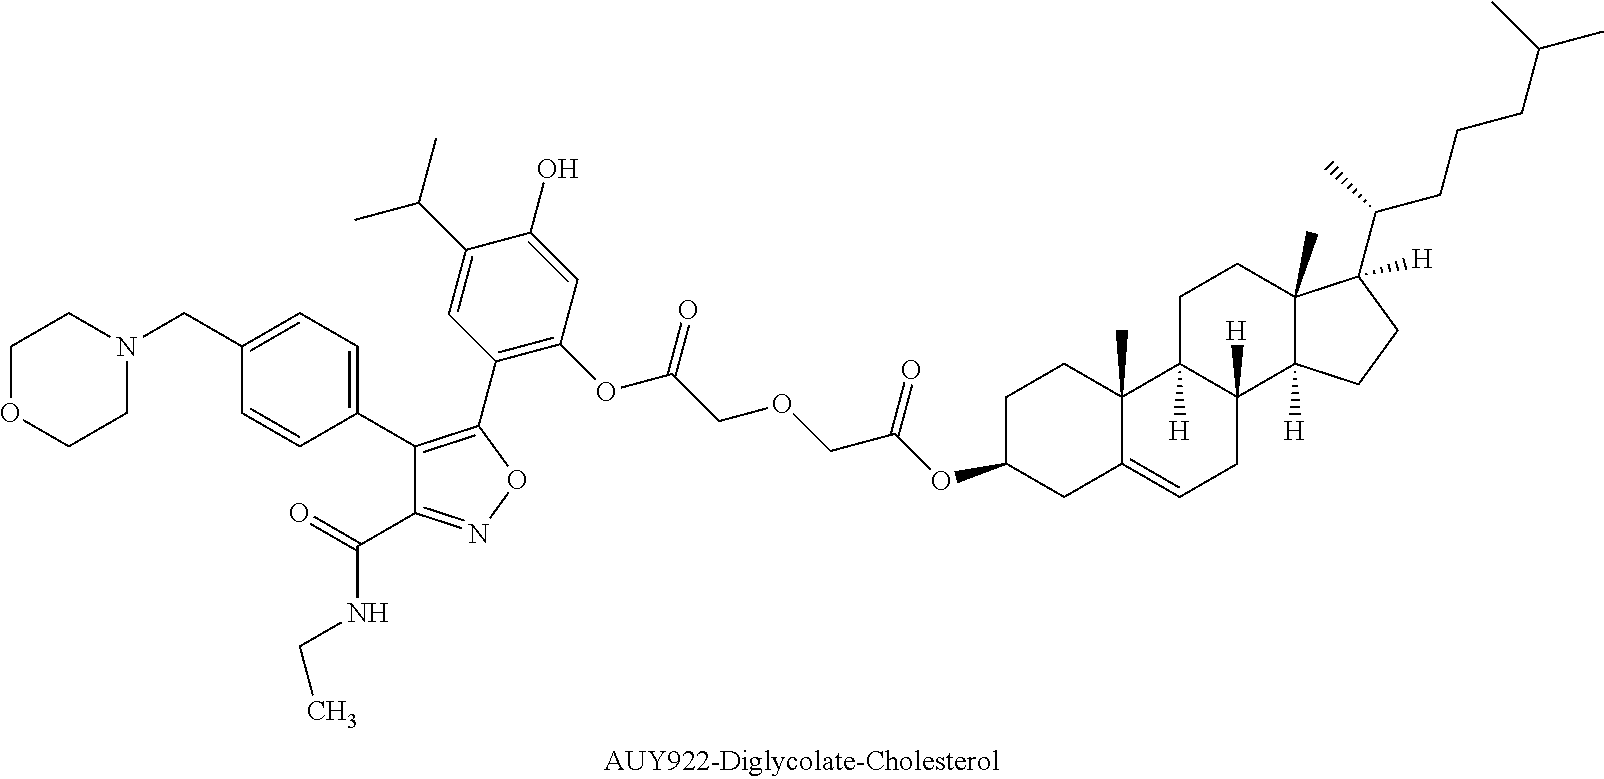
C1(C2=CC=C(CN3CCOCC3)C=C2)=C(C2=C(OC(COCC(OC3CC4=CCC5([H])C([H])(C4(C)CC3)CCC3(C)C5([H])CCC3(C(C)CCCC(C)C)[H])=O)=O)C=C(O)C(C(C)C)=C2)ON=C1C(=O)NCC
